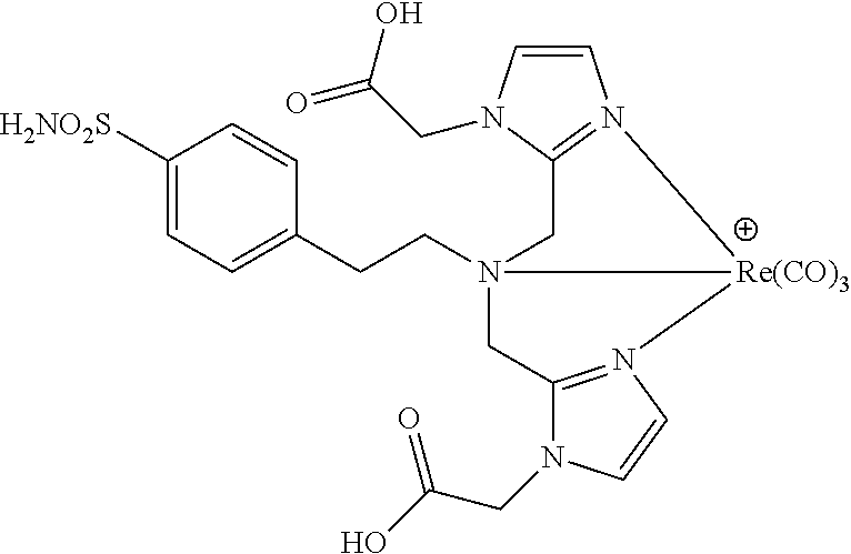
C1([H2NO2S])=CC=C(CCN23CC4=N(C=CN4CC(=O)O)[Re(CO)3]2N2=C(C3)N(CC(O)=O)C=C2)C=C1
